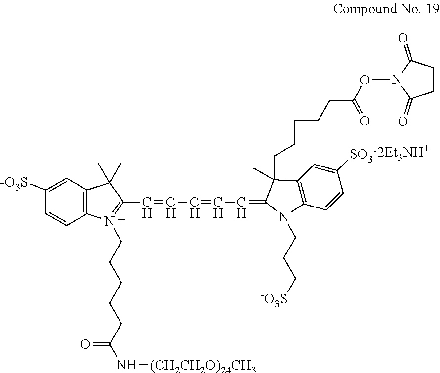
C1=CC2=C(C=C1[-O3S])C(C)(C)C(C=CC=CC=C1C(C)(CCCCCC(=O)ON3C(=O)CCC3=O)C3=C(C=CC([SO3-])=C3)N1CCC[-O3S])=N2CCCCCC(N[(CH2CH2O)24CH3])=O
